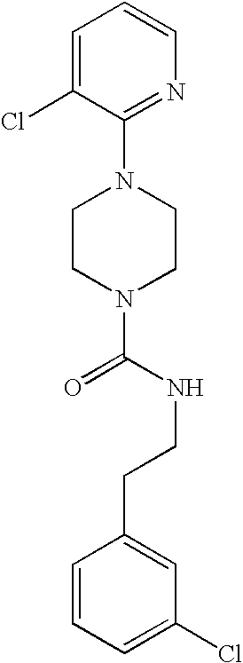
C1(N2CCN(C(=O)NCCC3=CC(Cl)=CC=C3)CC2)=NC=CC=C1Cl
